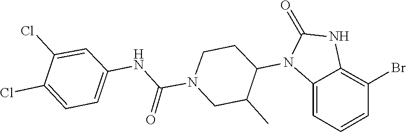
C1(=O)NC2=C(Br)C=CC=C2N1C1CCN(C(NC2=CC=C(Cl)C(Cl)=C2)=O)CC1C
